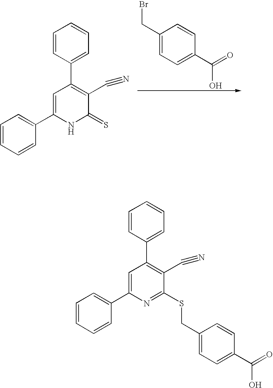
C1=C(C2=CC=CC=C2)NC(=S)C(C#N)=C1C1=CC=CC=C1.C1(CBr)=CC=C(C(O)=O)C=C1.C1=C(C2=CC=CC=C2)N=C(SCC2=CC=C(C(O)=O)C=C2)C(C#N)=C1C1=CC=CC=C1
